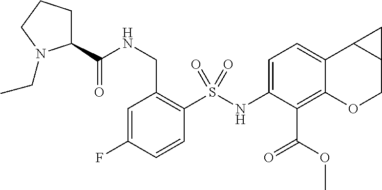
C1(NS(C2=C(CNC(=O)C3CCCN3CC)C=C(F)C=C2)(=O)=O)=CC=C2C(=C1C(OC)=O)OCC1C2C1
